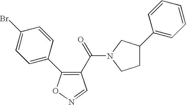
C1=C(C2=C(C(=O)N3CC(C4=CC=CC=C4)CC3)C=NO2)C=CC(Br)=C1
